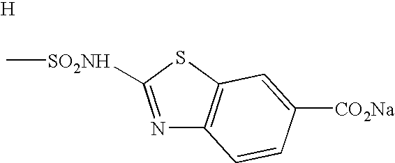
C[SO2NH]C1=NC2=C(S1)C=C([CO2Na])C=C2.[H]
